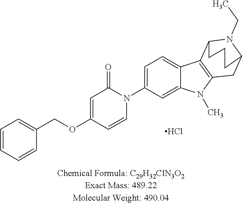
C1=CC=CC(COC2=CC(=O)N(C3=CC=C4C(=C3)N(C)C3=C4C4N(CC)C(C3)CCC4)C=C2)=C1.Cl
